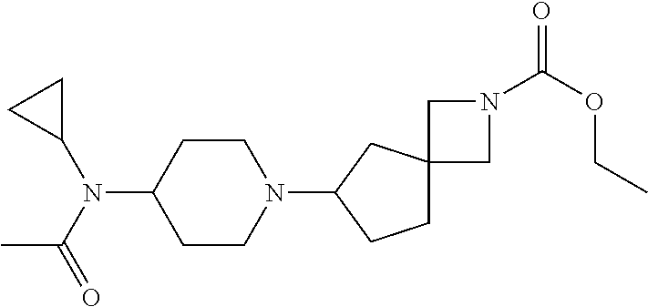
C1CN(C2CCC3(C2)CN(C(OCC)=O)C3)CCC1N(C(C)=O)C1CC1
